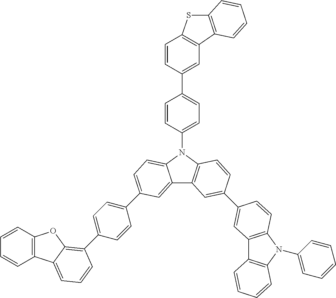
C12=CC(C3=CC=C(C4=C5C(=CC=C4)C4=C(O5)C=CC=C4)C=C3)=CC=C1N(C1=CC=C(C3=CC4=C(C=C3)SC3=C4C=CC=C3)C=C1)C1=C2C=C(C2=CC3=C(N(C4=CC=CC=C4)C4=C3C=CC=C4)C=C2)C=C1
